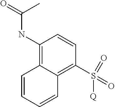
C1(NC(C)=O)=C2C(=C(S(=O)(=O)[Q])C=C1)C=CC=C2
